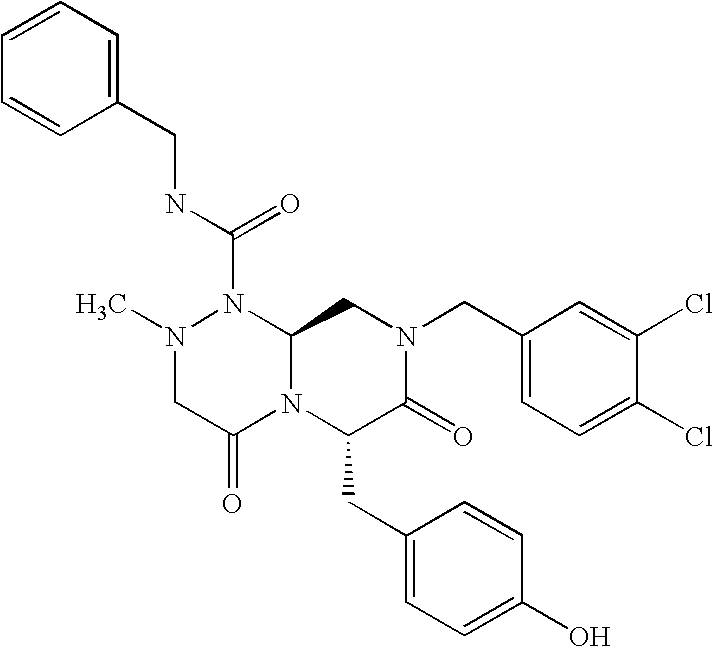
C(N1N(C)CC(=O)N2C1CN(CC1=CC=C(Cl)C(Cl)=C1)C(=O)C2CC1=CC=C(O)C=C1)(=O)NCC1=CC=CC=C1
